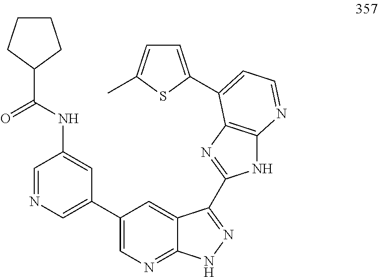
C1=NC=C(C2=CN=C3C(=C2)C(C2=NC4=C(N2)N=CC=C4C2=CC=C(C)S2)=NN3)C=C1NC(C1CCCC1)=O
